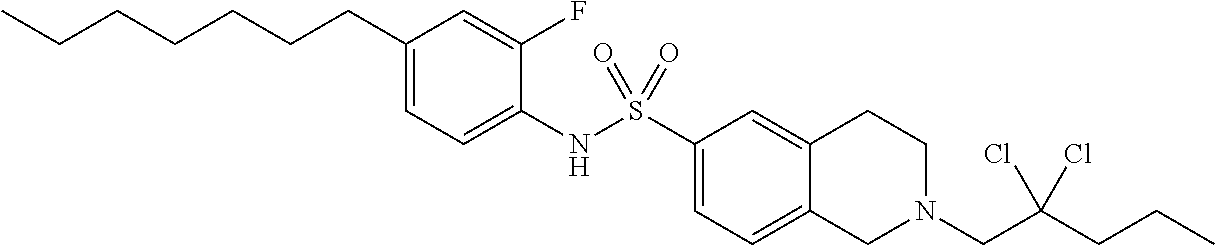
C1(CCCCCCC)=CC=C(NS(C2=CC=C3C(=C2)CCN(CC(CCC)(Cl)Cl)C3)(=O)=O)C(F)=C1
